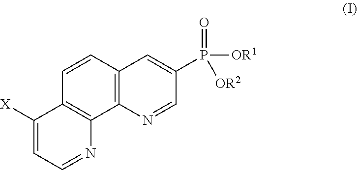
C12=C(C=CC3=C1N=CC=C3[X])C=C(P(=O)([OR1])[OR2])C=N2
